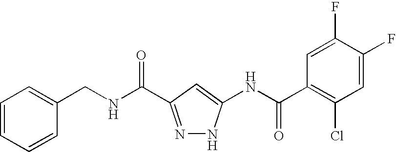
C1=CC=CC(CNC(=O)C2=NNC(NC(C3=C(Cl)C=C(F)C(F)=C3)=O)=C2)=C1
